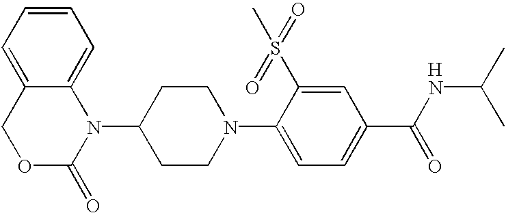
[H].C1(N2C3=CC=CC=C3COC2=O)CCN(C2=CC=C(C(NC(C)C)=O)C=C2S(=O)(C)=O)CC1
